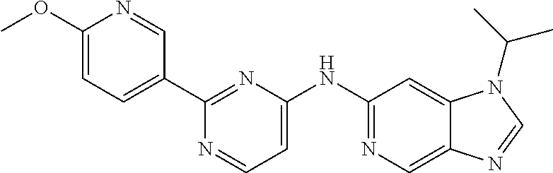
C12=CN=C(NC3=CC=NC(C4=CC=C(OC)N=C4)=N3)C=C1N(C(C)C)C=N2
